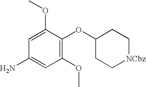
C1(OC)=C(OC2CC[NCbz]CC2)C(OC)=CC(N)=C1
